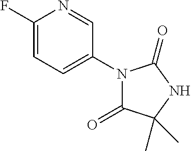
C1(F)=CC=C(N2C(=O)C(C)(C)NC2=O)C=N1
